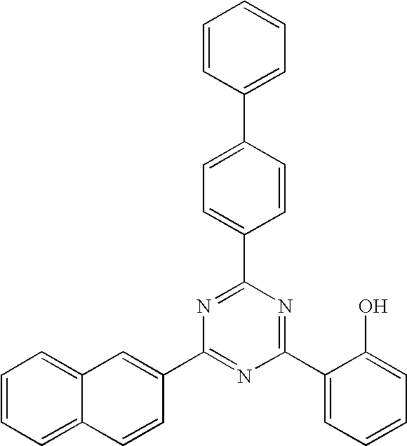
C1=CC=C2C(=C1)C=C(C1=NC(C3=CC=CC=C3O)=NC(C3=CC=C(C4=CC=CC=C4)C=C3)=N1)C=C2
